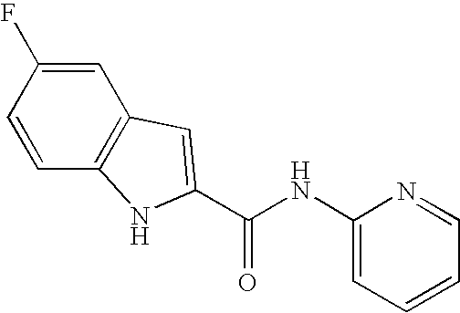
C1=C(F)C=CC2=C1C=C(C(NC1=CC=CC=N1)=O)N2
